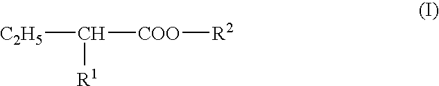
[C2H5]C([COO][R2])[R1]
